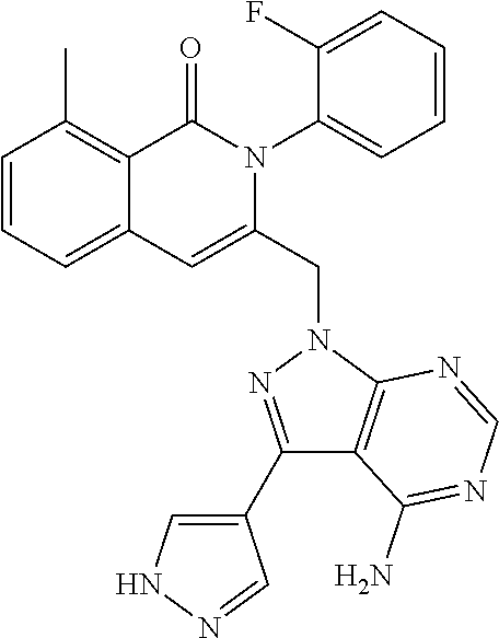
C1=CC=C2C(=C1C)C(=O)N(C1=CC=CC=C1F)C(CN1C3=C(C(N)=NC=N3)C(C3=CNN=C3)=N1)=C2
